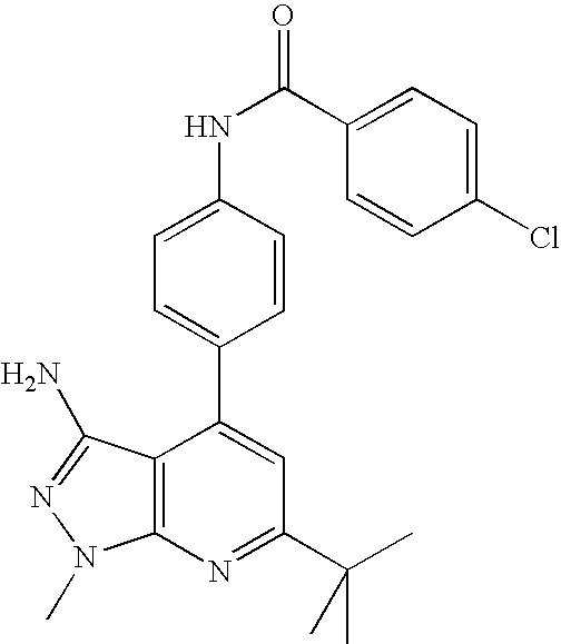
C1=C(NC(C2=CC=C(Cl)C=C2)=O)C=CC(C2=CC(C(C)(C)C)=NC3=C2C(N)=NN3C)=C1
